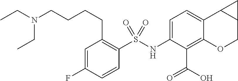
C1=C(NS(C2=C(CCCCN(CC)CC)C=C(F)C=C2)(=O)=O)C(C(O)=O)=C2C(=C1)C1C(CO2)C1
